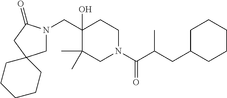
C(C1(O)CCN(C(C(CC2CCCCC2)C)=O)CC1(C)C)N1CC2(CC1=O)CCCCC2
